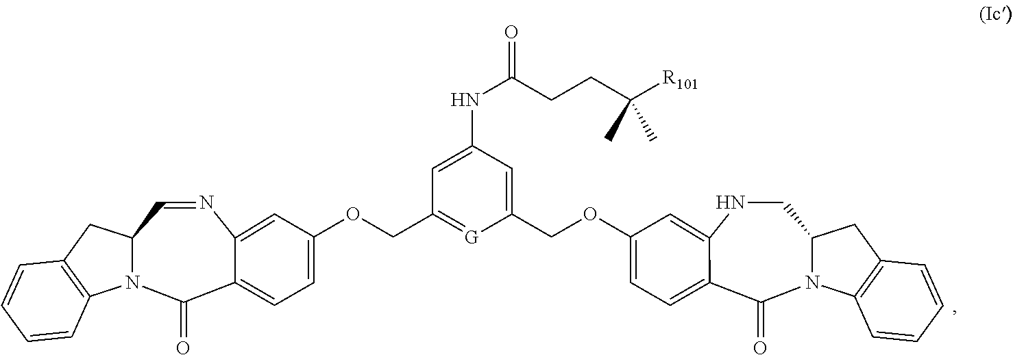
N1CC2N(C(=O)C3=CC=C(OCC4=CC(NC(CCC([R101])(C)C)=O)=CC(COC5=CC=C6C(=O)N7C(C=NC6=C5)CC5=C7C=CC=C5)=[G]4)C=C13)C1=C(C2)C=CC=C1
